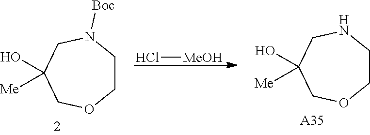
C1CN([Boc])CC(O)([Me])CO1.C1CNCC(O)([Me])CO1.[A35].[MeOH]Cl
